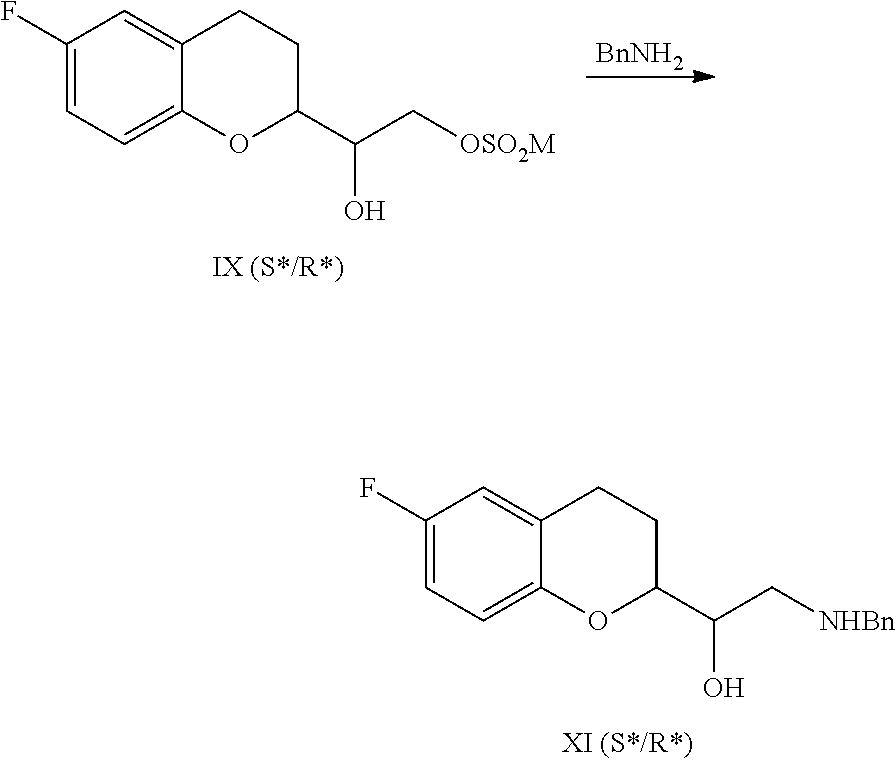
C12=CC(F)=CC=C1OC(C(C[OSO2M])O)CC2.[BnNH2].C12=CC(F)=CC=C1OC(C(C[NHBn])O)CC2
